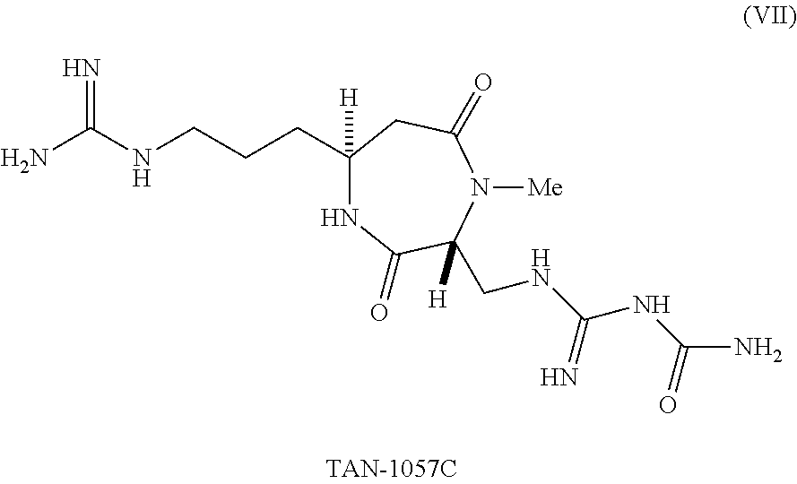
C1([H])(CCCNC(N)=N)NC(=O)C(CNC(NC(N)=O)=N)([H])N([Me])C(=O)C1
